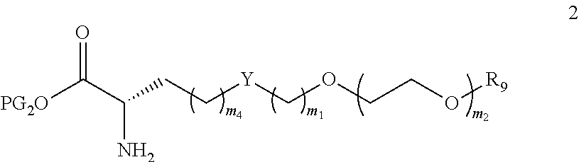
[PG2O]C(C(CC[Y]COCCO[R9])N)=O
